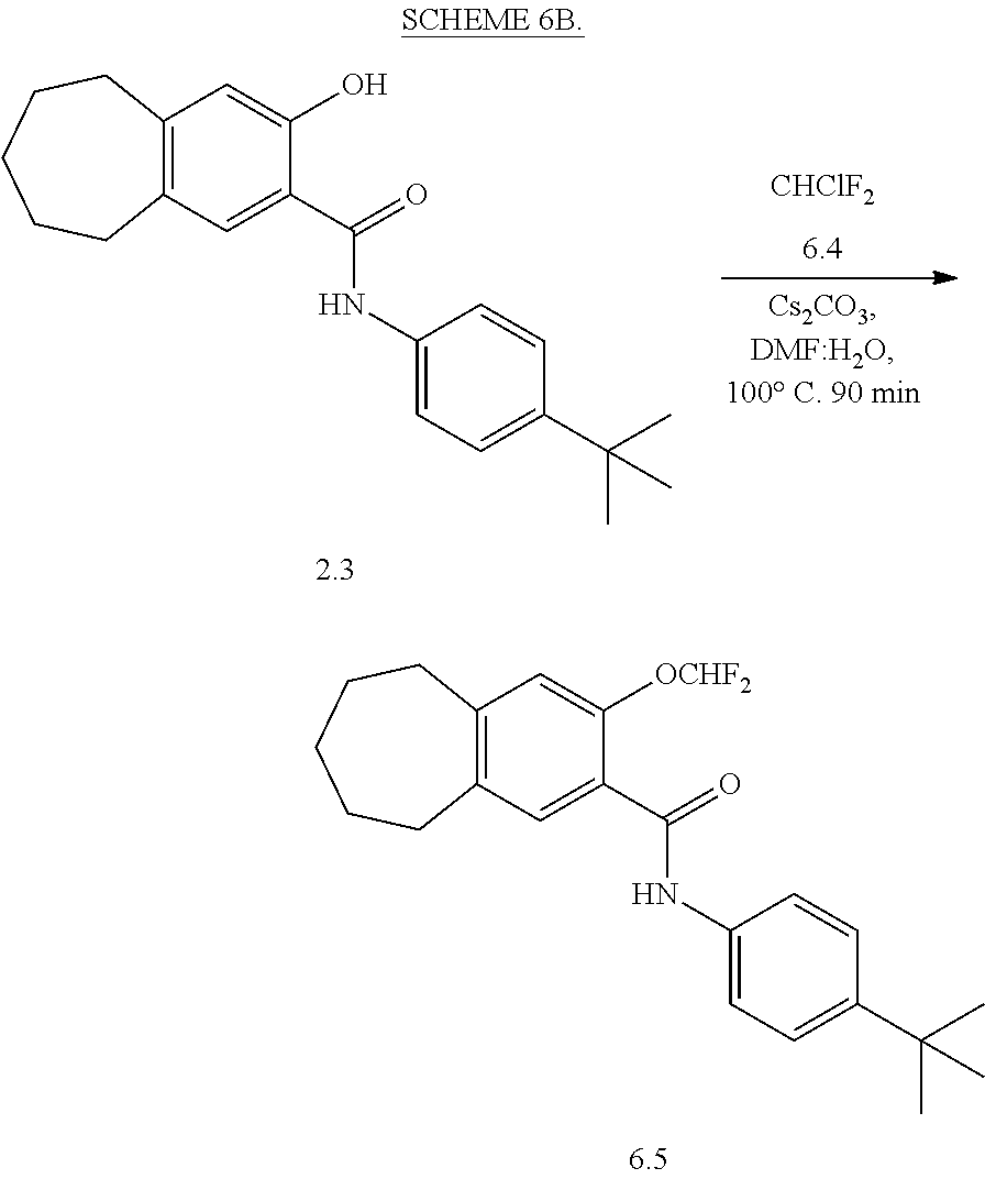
[CHClF2].C12=C(C=C(C(=O)NC3=CC=C(C(C)(C)C)C=C3)C(O)=C1)CCCCC2.C12=C(C=C(C(=O)NC3=CC=C(C(C)(C)C)C=C3)C([OCHF2])=C1)CCCCC2
